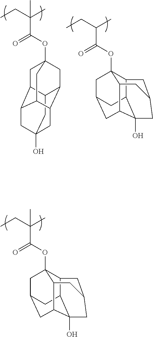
C12C3C4(O)C5CC(CC1(OC(=O)C(C)(CC)C)C5CC(C2)C4)C3.C12CC3(O)CC4C1CC1(OC(=O)C(C)(CC)C)CC2C(C4C1)C3.C12C3C4(O)C5CC(CC1(OC(=O)C(C)CC)C5CC(C2)C4)C3
